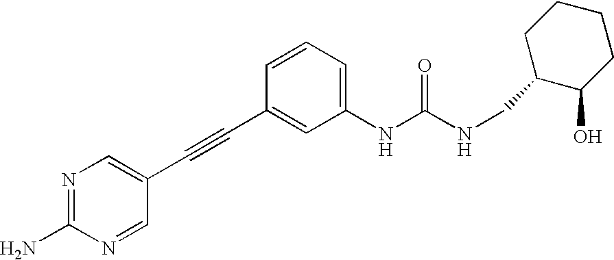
NC1=NC=C(C#CC2=CC(NC(NCC3C(O)CCCC3)=O)=CC=C2)C=N1
